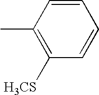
C1=CC(C)=C([H3CS])C=C1
